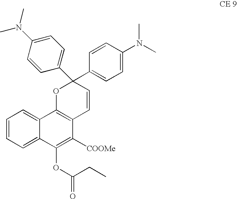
C1=C2C(=CC=C1)C1=C(C([COOMe])=C2OC(CC)=O)C=CC(C2=CC=C(N(C)C)C=C2)(C2=CC=C(N(C)C)C=C2)O1
